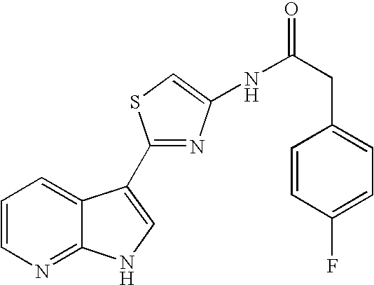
C1=CN=C2C(=C1)C(C1=NC(NC(CC3=CC=C(F)C=C3)=O)=CS1)=CN2
